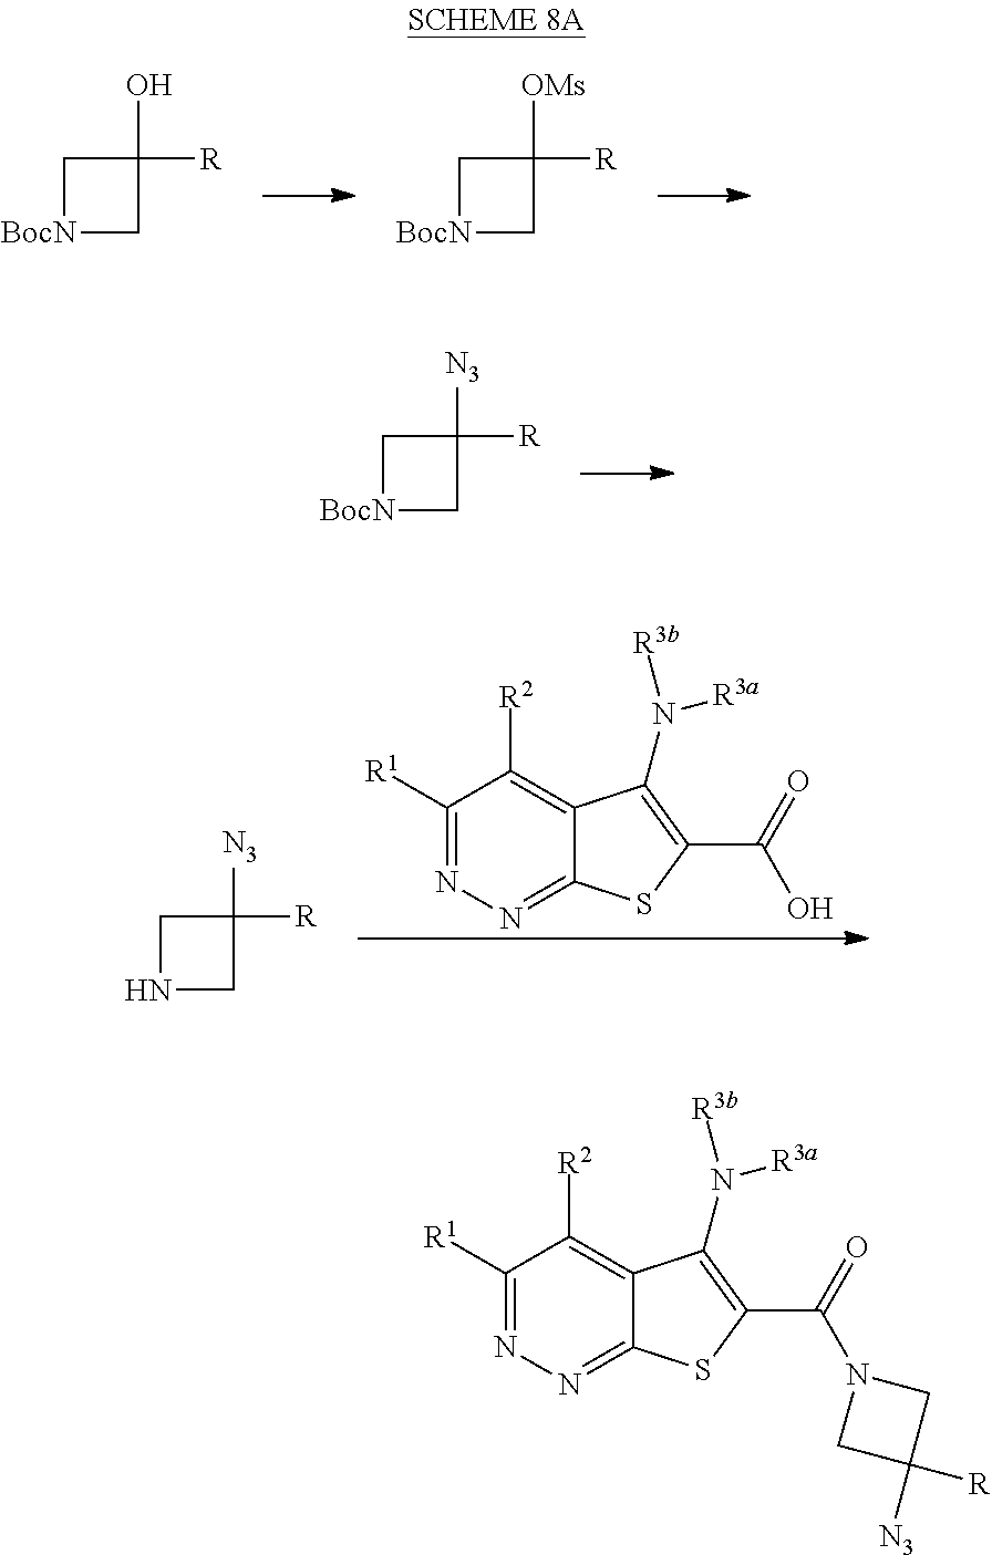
[BocN]1CC([R])(O)C1.[BocN]1CC([R])([OMs])C1.[BocN]1CC([R])([N3])C1.C1([R1])=NN=C2C(=C1[R2])C(N([R3b])[R3a])=C(C(=O)O)S2.N1CC([R])([N3])C1.C1([R1])=NN=C2C(=C1[R2])C(N([R3b])[R3a])=C(C(=O)N1CC([N3])([R])C1)S2
